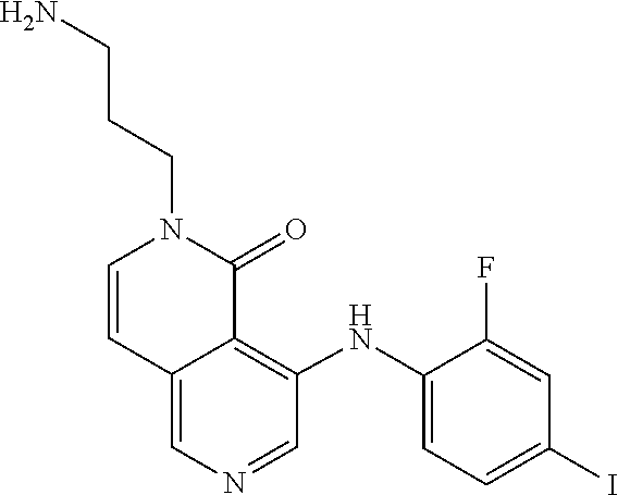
C(CN1C=CC2=CN=CC(NC3=CC=C(I)C=C3F)=C2C1=O)CN
